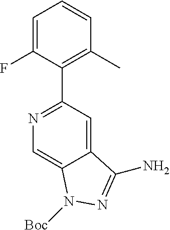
N1=C(C2=C(C)C=CC=C2F)C=C2C(=C1)N([Boc])N=C2N
